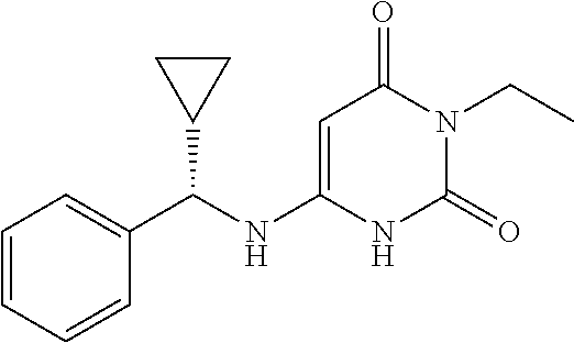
C1=CC=CC(C(NC2=CC(=O)N(CC)C(=O)N2)C2CC2)=C1
